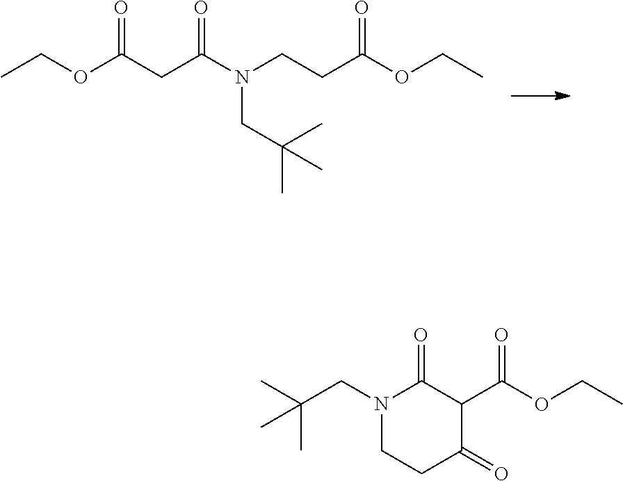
CCOC(CCN(CC(C)(C)C)C(=O)CC(=O)OCC)=O.C1(=O)C(C(=O)OCC)C(=O)CCN1CC(C)(C)C
